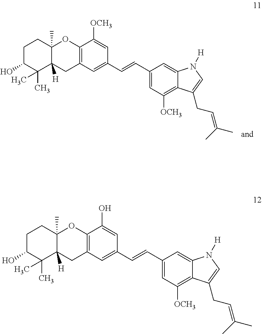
C1C(O)C(C)(C)C2([H])C(C)(C1)OC1=C(C2)C=C(C=CC2=CC([OCH3])=C3C(=C2)N([H])C=C3CC=C(C)C)C=C1[OCH3].C1C(O)C(C)(C)C2([H])C(C)(C1)OC1=C(C2)C=C(C=CC2=CC([OCH3])=C3C(=C2)N([H])C=C3CC=C(C)C)C=C1O
